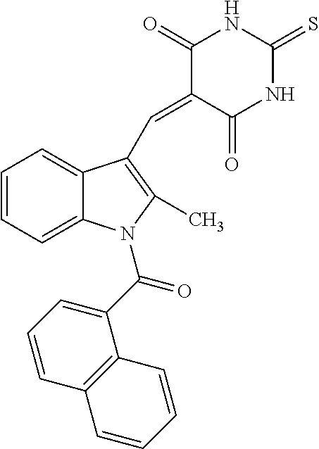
C1=CC=C2C(=C1)C(C=C1C(=O)NC(=S)NC1=O)=C(C)N2C(C1=CC=CC2=C1C=CC=C2)=O
